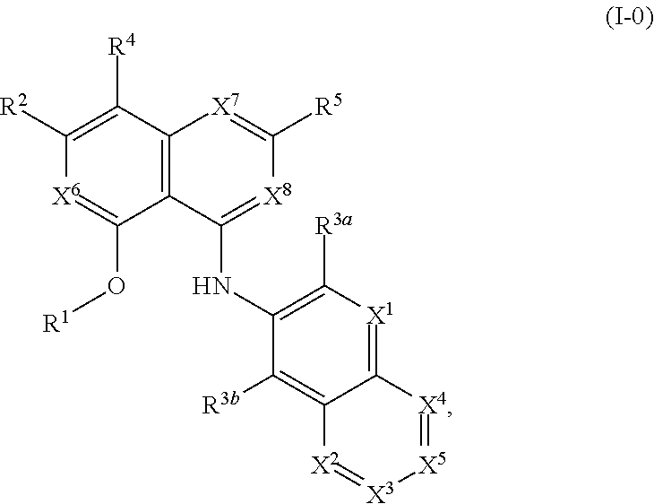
[X6]1=C(O[R1])C2=C(C([R4])=C1[R2])[X7]=C([R5])[X8]=C2NC1=C([R3a])[X1]=C2C(=C1[R3b])[X2]=[X3][X5]=[X4]2
